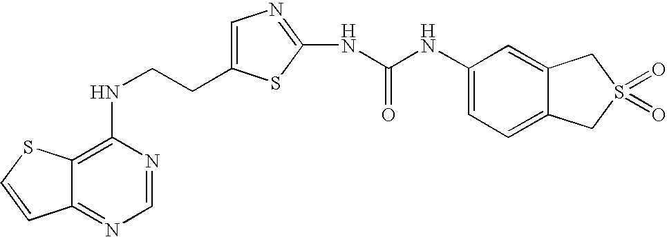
C(CNC1=C2C(=NC=N1)C=CS2)C1=CN=C(NC(=O)NC2=CC=C3C(=C2)CS(=O)(=O)C3)S1
